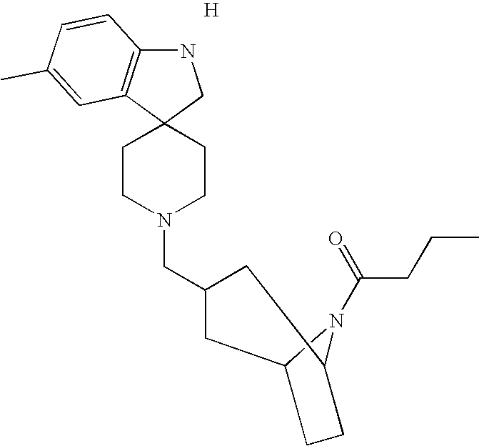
N1C2=C(C3(C1)CCN(CC1CC4N(C(=O)CCC)C(CC4)C1)CC3)C=C(C)C=C2.[H]
